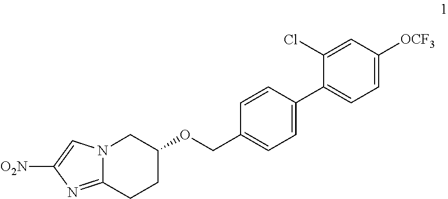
C12=NC([O2N])=CN1CC(OCC1=CC=C(C3=CC=C([OCF3])C=C3Cl)C=C1)CC2
